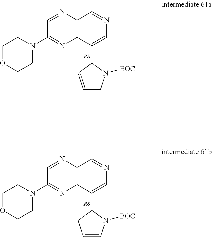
N1(C2=NC3=C(N=C2)C=NC=C3C2C=CCN2[BOC])CCOCC1.N1(C2=NC3=C(N=C2)C=NC=C3C2CC=CN2[BOC])CCOCC1
